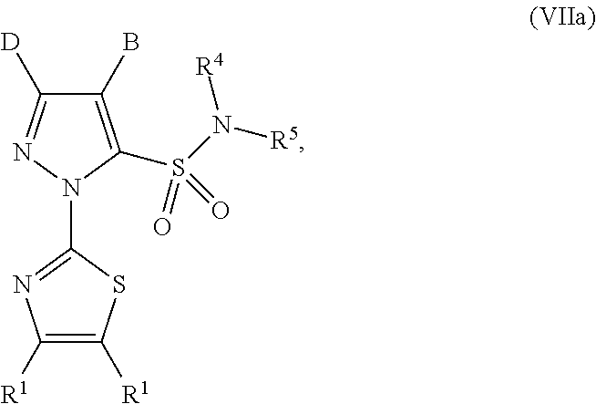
C1([R1])=C([R1])SC(N2C(S(N([R5])[R4])(=O)=O)=C(B)C([D])=N2)=N1
